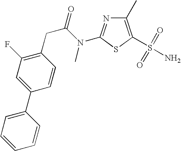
C1(C)=C(S(N)(=O)=O)SC(N(C(CC2=C(F)C=C(C3=CC=CC=C3)C=C2)=O)C)=N1
